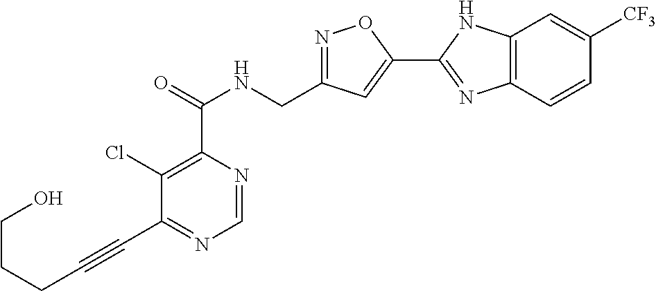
C1=NC(C(=O)NCC2=NOC(C3=NC4=C(N3)C=C([CF3])C=C4)=C2)=C(Cl)C(C#CCCCO)=N1
